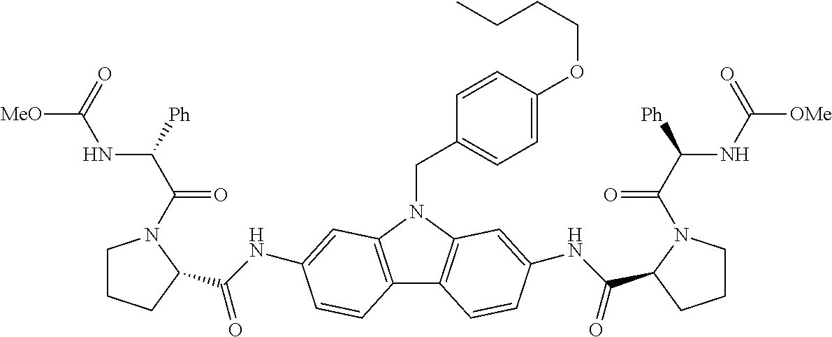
C1CCC(C(NC2=CC3=C(C4=C(N3CC3=CC=C(OCCCC)C=C3)C=C(NC(C3CCCN3C(C(NC([OMe])=O)[Ph])=O)=O)C=C4)C=C2)=O)N1C(C(NC([MeO])=O)[Ph])=O
